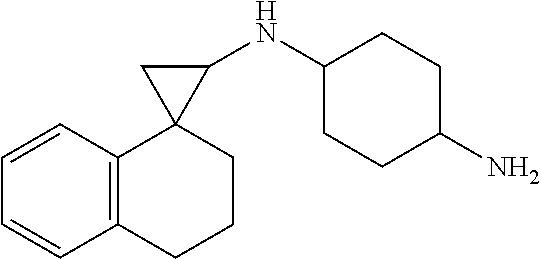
C1=CC2=C(C=C1)CCCC21C(NC2CCC(N)CC2)C1
